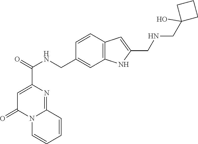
C1=C(C(=O)NCC2=CC3=C(C=C2)C=C(CNCC2(O)CCC2)N3)N=C2N(C1=O)C=CC=C2
